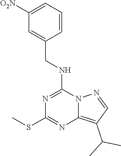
C1([O2N])=CC=CC(CNC2=NC(SC)=NC3=C(C(C)C)C=NN23)=C1
